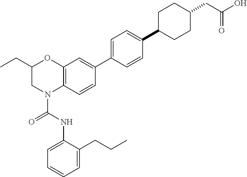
C12=C(C=CC(C3=CC=C(C4CCC(CC(O)=O)CC4)C=C3)=C1)N(C(NC1=CC=CC=C1CCC)=O)CC(CC)O2
